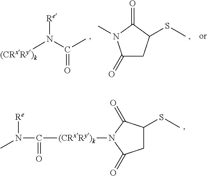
[Re]N(C(C)=O)[(CRxRy)k].C1(=O)CC(SC)C(=O)N1C.[Re]N(C)C(=O)[(CRxRy)k]N1C(=O)C(SC)CC1=O
